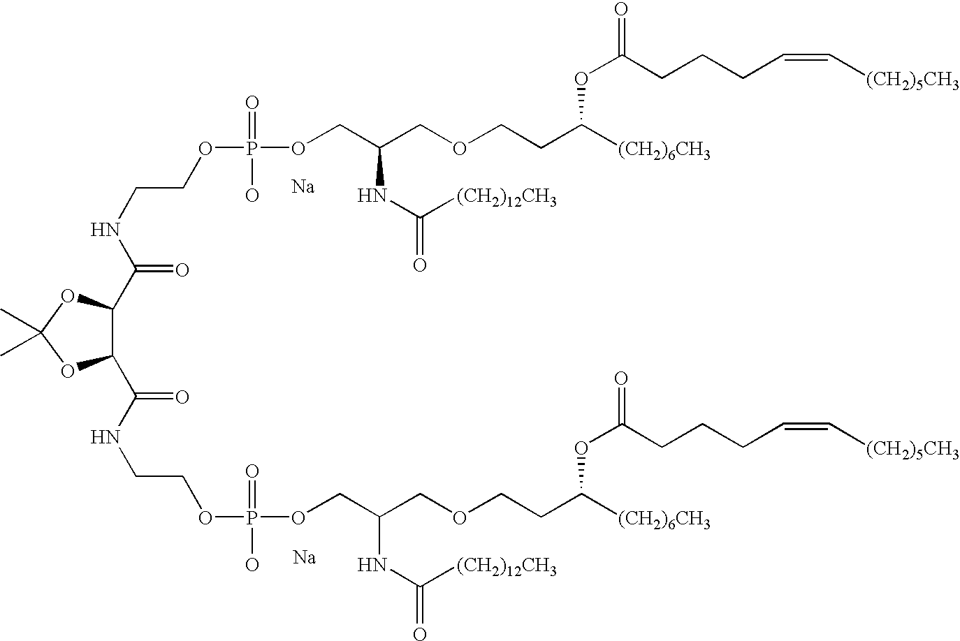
[Na].[Na].N(CCOP(OCC(COCCC([(CH2)6CH3])OC(=O)CCCC=C[(CH2)5CH3])NC(=O)[(CH2)12CH3])(=O)O)C(=O)C1C(C(NCCOP(O)(=O)OCC(COCCC([(CH2)6CH3])OC(=O)CCCC=C[(CH2)5CH3])NC(=O)[(CH2)12CH3])=O)OC(C)(C)O1
